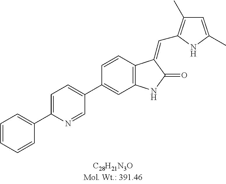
C1=CC2=C(C=C1C1=CC=C(C3=CC=CC=C3)N=C1)NC(=O)C2=CC1=C(C)C=C(C)N1
